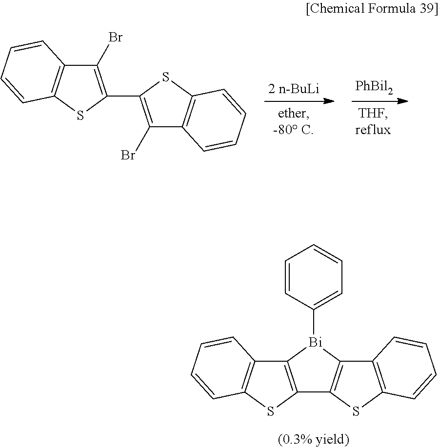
C12=C([Bi](C3=CC=CC=C3)C3=C1SC1=C3C=CC=C1)C1=C(S2)C=CC=C1.C1(Br)=C(C2=C(Br)C3=C(S2)C=CC=C3)SC2=C1C=CC=C2
